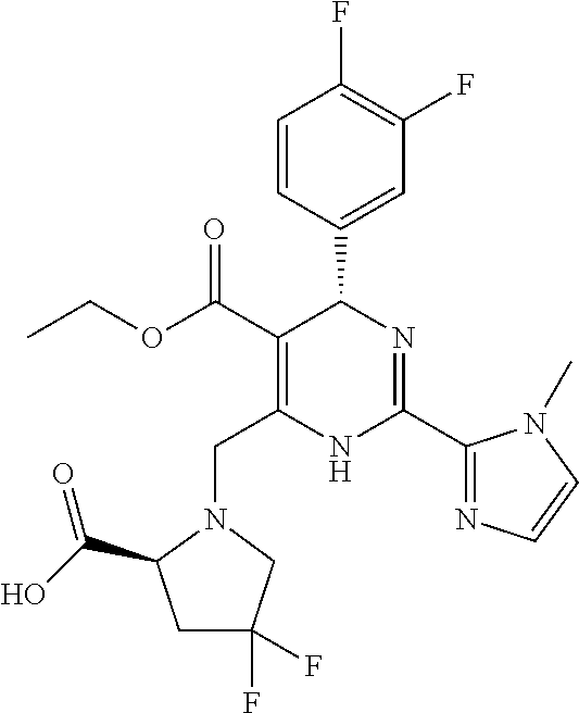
C1=CC(C2C(C(=O)OCC)=C(CN3C(C(O)=O)CC(F)(F)C3)NC(C3=NC=CN3C)=N2)=CC(F)=C1F
